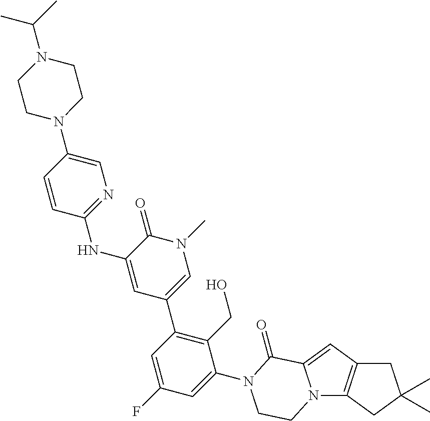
C1=CC(NC2=CC(C3=C(CO)C(N4C(=O)C5=CC6=C(N5CC4)CC(C)(C)C6)=CC(F)=C3)=CN(C)C2=O)=NC=C1N1CCN(C(C)C)CC1
